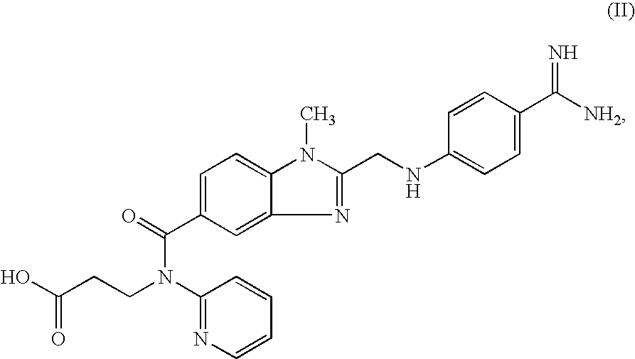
OC(CCN(C1=NC=CC=C1)C(=O)C1=CC=C2N(C)C(CNC3=CC=C(C([NH2])=N)C=C3)=NC2=C1)=O
